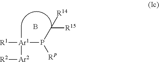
[Ar1](C)([R1])([Ar2][R2])P([RP])C([R15])[R14].B
